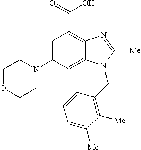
C1(N2CCOCC2)=CC(C(=O)O)=C2C(=C1)N(CC1=C([Me])C([Me])=CC=C1)C([Me])=N2
